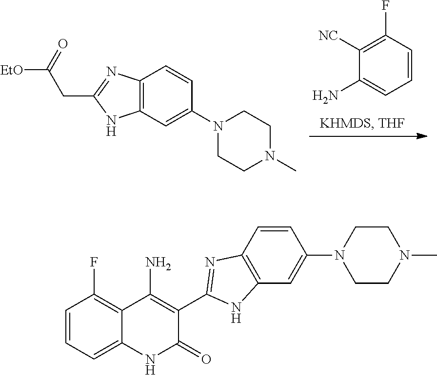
[EtO]C(=O)CC1=NC2=C(N1)C=C(N1CCN(C)CC1)C=C2.C1(F)=C([NC])C(N)=CC=C1.C1=CC=C2C(=C1F)C(N)=C(C1=NC3=C(C=C(N4CCN(C)CC4)C=C3)N1)C(=O)N2
